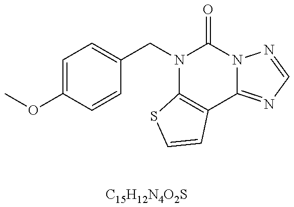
COC1=CC=C(CN2C3=C(C4=NC=NN4C2=O)C=CS3)C=C1.[C15H12N4O2S]
